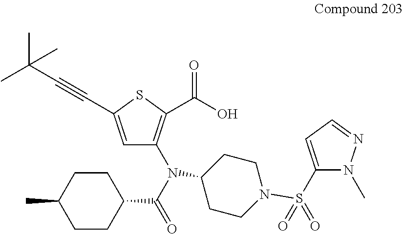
C1(N(C(=O)C2CCC(C)CC2)C2=C(C(O)=O)SC(C#CC(C)(C)C)=C2)CCN(S(C2=CC=NN2C)(=O)=O)CC1
